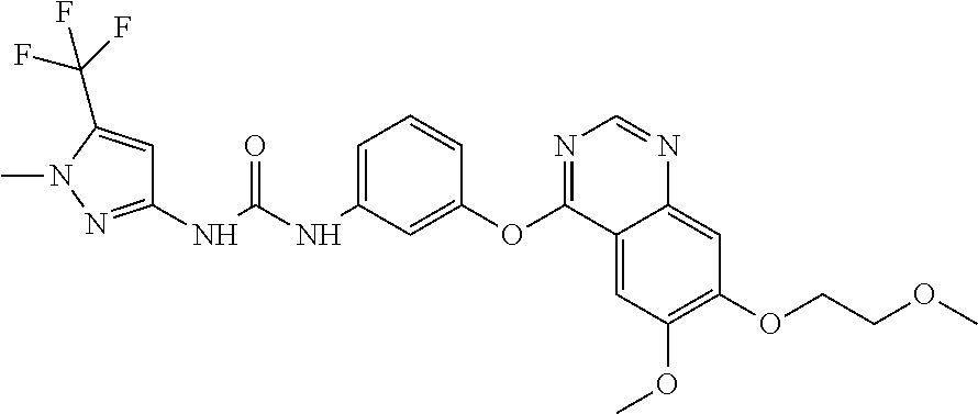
C1(NC(NC2=CC=CC(OC3=NC=NC4=CC(OCCOC)=C(OC)C=C34)=C2)=O)=NN(C)C(C(F)(F)F)=C1
